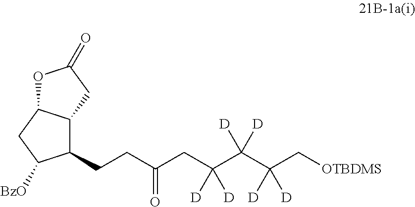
C(CC(C(C(C[OTBDMS])([D])[D])([D])[D])([D])[D])(CCC1C2C(CC1[BzO])OC(=O)C2)=O
